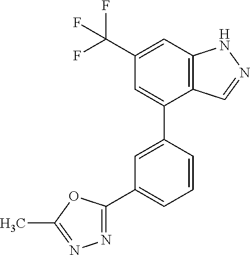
C12=C(C=C(C(F)(F)F)C=C1C1=CC(C3=NN=C(C)O3)=CC=C1)NN=C2
